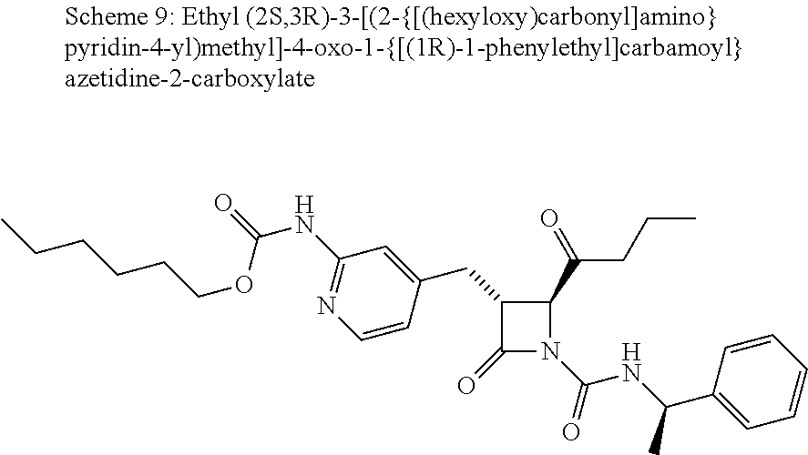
C1(CC2C(=O)N(C(NC(C3=CC=CC=C3)C)=O)C2C(=O)CCC)=CC(NC(=O)OCCCCCC)=NC=C1
